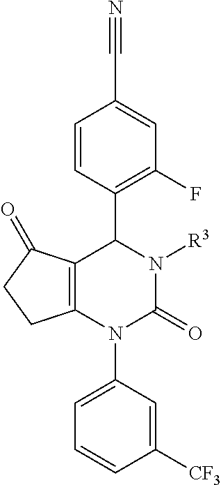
C1=CC(C2C3=C(N(C4=CC=CC([CF3])=C4)C(=O)N2[R3])CCC3=O)=C(F)C=C1C#N
